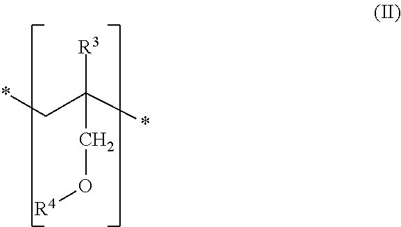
*CC(*)([R3])CO[R4]
